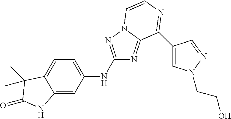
C1(NC2=NN3C(=N2)C(C2=CN(CCO)N=C2)=NC=C3)=CC=C2C(=C1)NC(=O)C2(C)C
